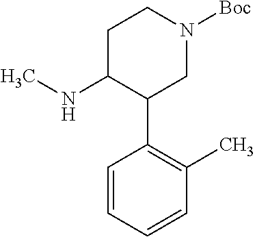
CNC1C(C2=C(C)C=CC=C2)CN([Boc])CC1
